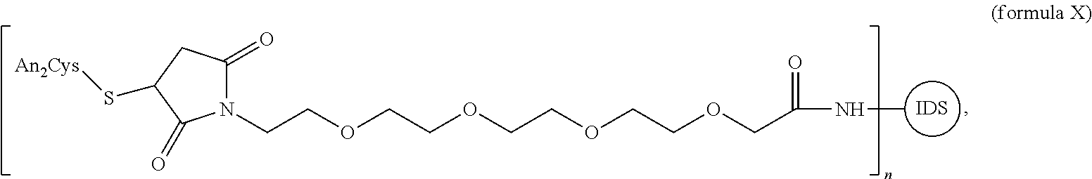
[IDS].C(OCCOCCOCCOCC(NC)=O)CN1C(=O)CC(S[An2Cys])C1=O
